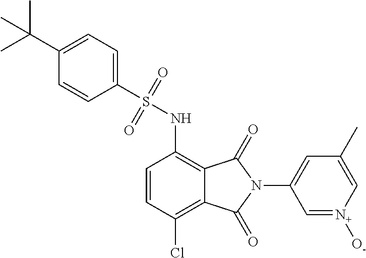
C1=CC(Cl)=C2C(=C1NS(=O)(=O)C1=CC=C(C(C)(C)C)C=C1)C(=O)N(C1=CC(C)=C[N+]([O-])=C1)C2=O
